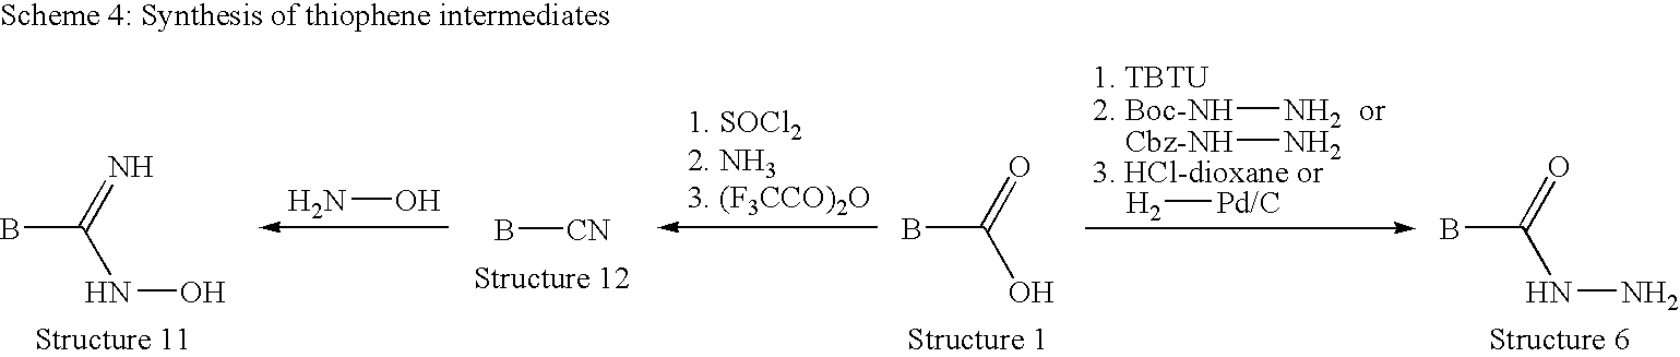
BC(=N)NO.NO.B[CN].BC(=O)O.BC(=O)NN.[Boc-NH]N.[H2][Pd/C].[Cbz-NH]N
